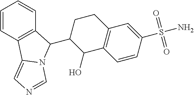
C1=CC2=C(C=C1)C(C1C(O)C3=C(CC1)C=C(S(N)(=O)=O)C=C3)N1C2=CN=C1
